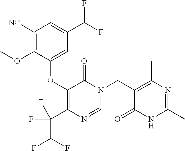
C1([NC])=C(OC)C(OC2=C(C(F)(C(F)F)F)N=CN(CC3=C(C)N=C(C)NC3=O)C2=O)=CC(C(F)F)=C1
